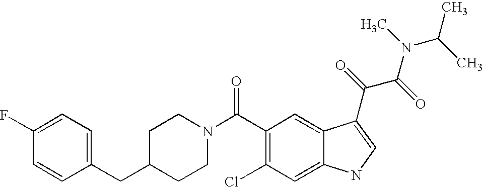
C(C1CCN(C(=O)C2=C(Cl)C=C3C(=C2)C(C(=O)C(=O)N(C(C)C)C)=CN3)CC1)C1=CC=C(F)C=C1
